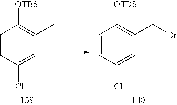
C1=CC(Cl)=CC(C)=C1[OTBS].C1=CC(Cl)=CC(CBr)=C1[OTBS]
